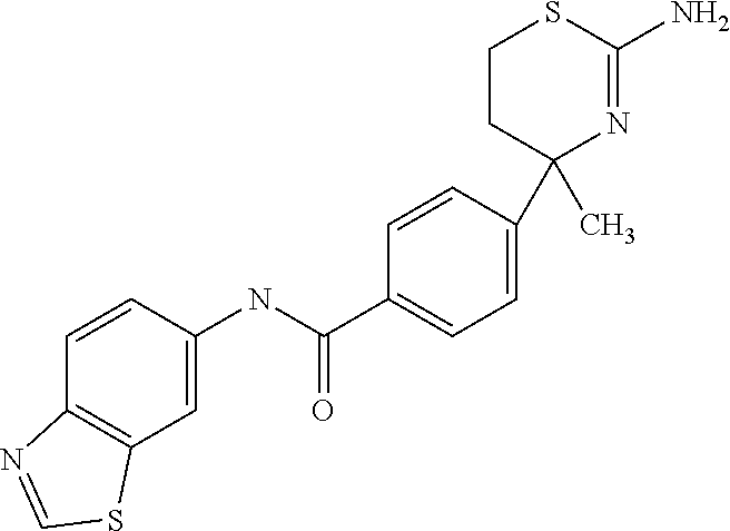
C1=CC(C2(C)N=C(N)SCC2)=CC=C1C(NC1=CC2=C(C=C1)N=CS2)=O
